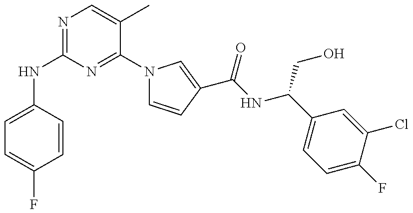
N(C1=NC=C(C)C(N2C=CC(C(NC(C3=CC=C(F)C(Cl)=C3)CO)=O)=C2)=N1)C1=CC=C(F)C=C1
